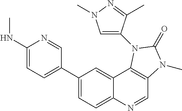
C1(NC)=CC=C(C2=CC=C3C(=C2)C2=C(C=N3)N(C)C(=O)N2C2=CN(C)N=C2C)C=N1
